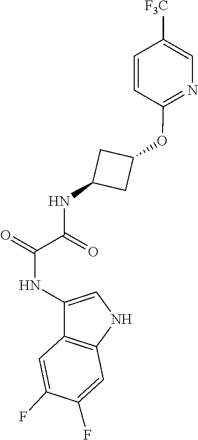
C1=CC(OC2CC(NC(C(=O)NC3=CNC4=C3C=C(F)C(F)=C4)=O)C2)=NC=C1[F3C]
